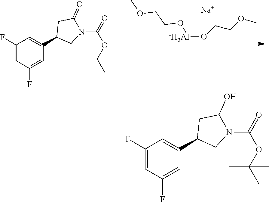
[Na].[Al](OCCOC)OCCOC.C1(F)=CC(F)=CC(C2CN(C(=O)OC(C)(C)C)C(=O)C2)=C1.C1(F)=CC(F)=CC(C2CN(C(=O)OC(C)(C)C)C(O)C2)=C1
